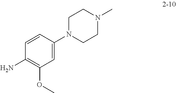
C1=C(N2CCN(C)CC2)C=CC(N)=C1OC
